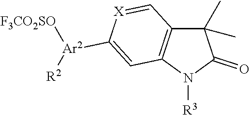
C1(C)(C)C2=C(N([R3])C1=O)C=C([Ar2]([R2])[F3CO2SO])[X]=C2
